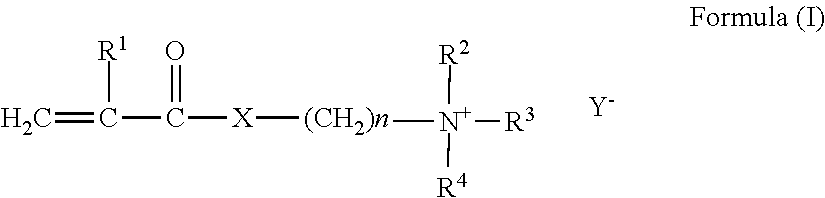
C=C(C([X][(CH2)n][N+]([R3])([R4])[R2])=O)[R1].[Y]
